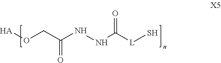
C(NNC(=O)[L]S)(=O)CO[HA]
